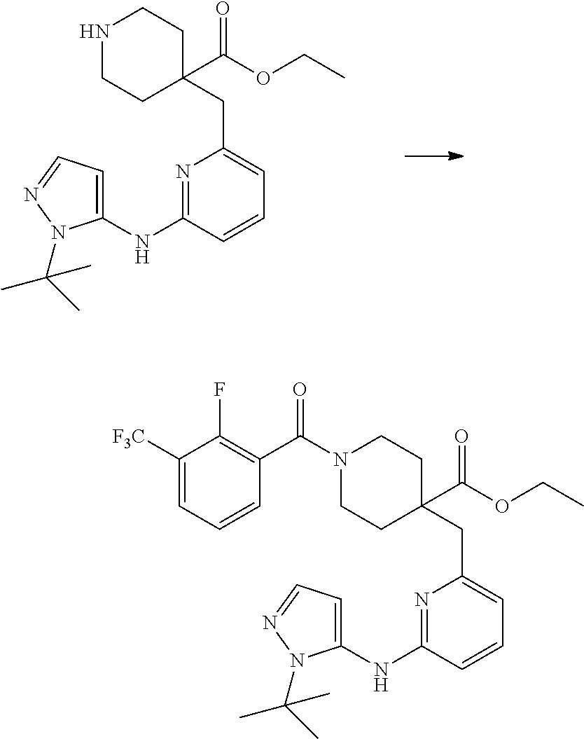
N1=C(NC2=CC=NN2C(C)(C)C)C=CC=C1CC1(C(OCC)=O)CCNCC1.N1=C(NC2=CC=NN2C(C)(C)C)C=CC=C1CC1(C(OCC)=O)CCN(C(C2=C(F)C([F3C])=CC=C2)=O)CC1
